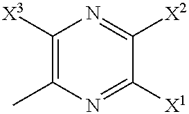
C1([X3])=C(C)N=C([X1])C([X2])=N1
